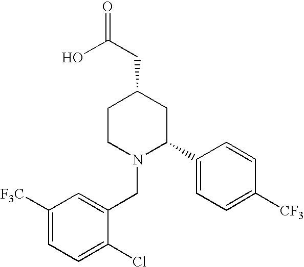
C1([F3C])=CC=C(Cl)C(CN2C(C3=CC=C([CF3])C=C3)CC(CC(=O)O)CC2)=C1
